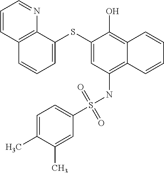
C12=C(NS(C3=CC=C(C)C(C)=C3)(=O)=O)C=C(SC3=CC=CC4=C3N=CC=C4)C(O)=C1C=CC=C2
